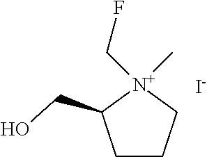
C1CC[N+](C)(CF)C1CO.[I-]
